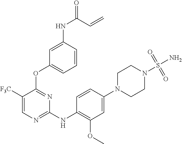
C1([F3C])=CN=C(NC2=C(OC)C=C(N3CCN(S(=O)(=O)N)CC3)C=C2)N=C1OC1=CC=CC(NC(=O)C=C)=C1
